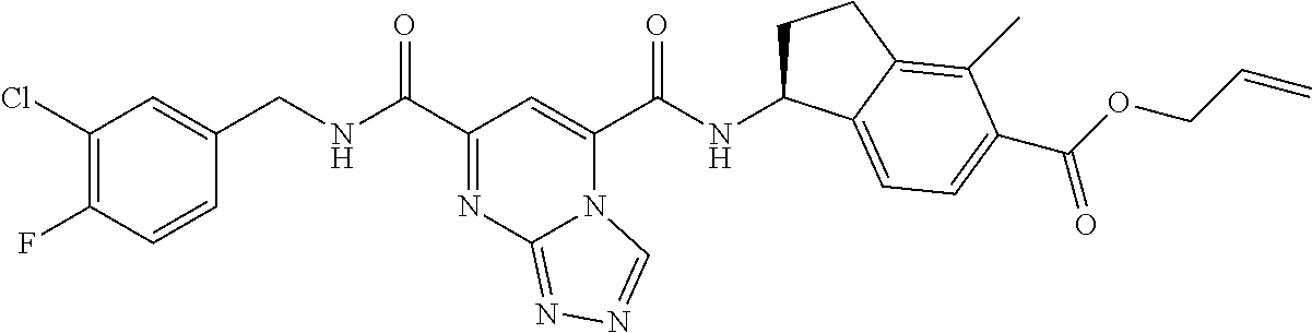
C1(Cl)=C(F)C=CC(CNC(C2=NC3=NN=CN3C(C(NC3CCC4=C(C)C(C(OCC=C)=O)=CC=C34)=O)=C2)=O)=C1
